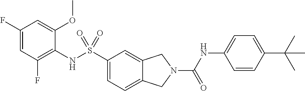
C1(F)=CC(F)=C(NS(C2=CC=C3C(=C2)CN(C(NC2=CC=C(C(C)(C)C)C=C2)=O)C3)(=O)=O)C(OC)=C1
